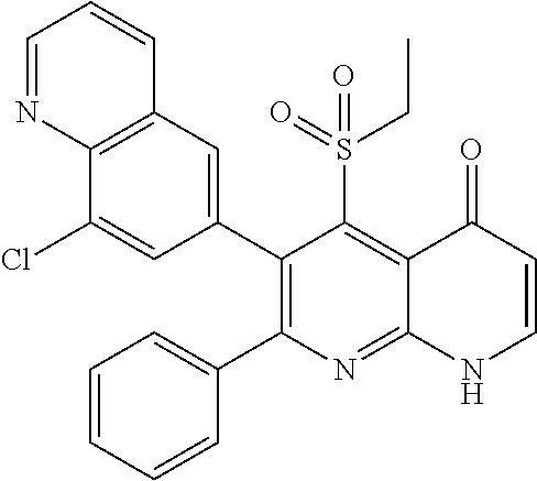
C12=C(C=C(C3=C(C4=CC=CC=C4)N=C4C(=C3S(=O)(CC)=O)C(=O)C=CN4)C=C1Cl)C=CC=N2
